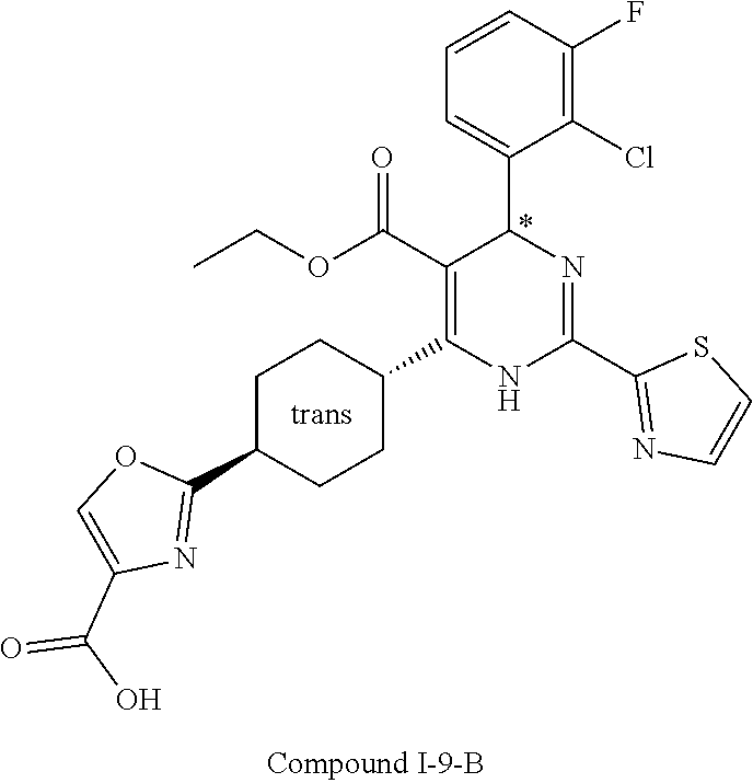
C1(F)=C(Cl)C(C2N=C(C3=NC=CS3)NC(C3CCC(C4=NC(C(O)=O)=CO4)CC3)=C2C(OCC)=O)=CC=C1
